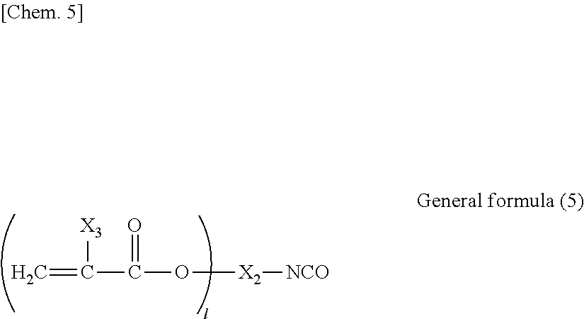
C=C([X3])C(=O)O[X2][NCO]
